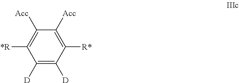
C1([D])=C([D])C([R*])=C([Acc])C([Acc])=C1[*R]
